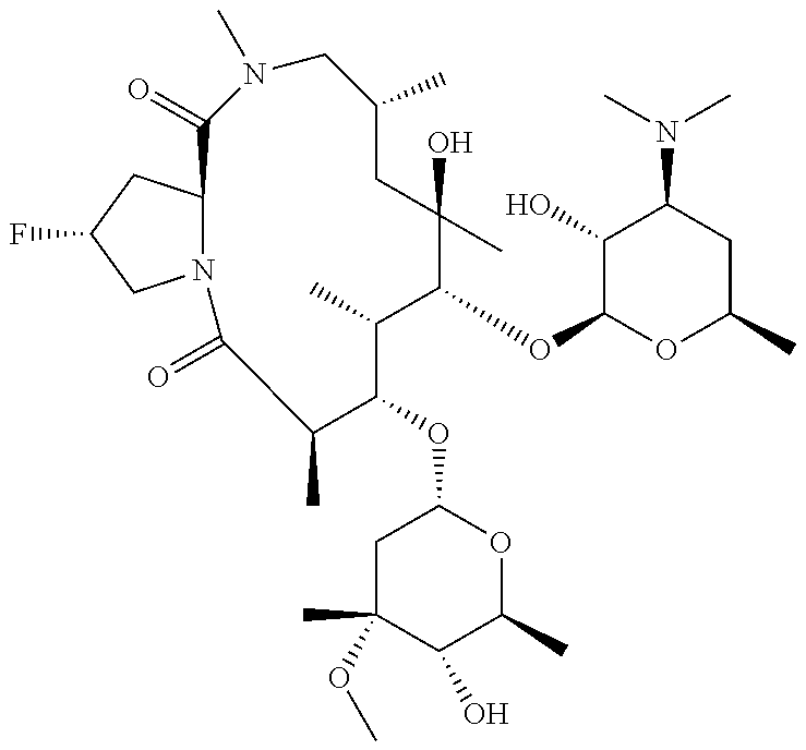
N12C(CC(F)C1)C(=O)N(C)CC(C)CC(C)(O)C(OC1OC(C)CC(N(C)C)C1O)C(C)C(OC1CC(C)(OC)C(O)C(C)O1)C(C)C2=O
